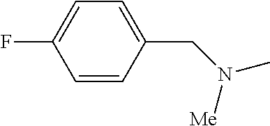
C1=CC(CN(C)[Me])=CC=C1F
